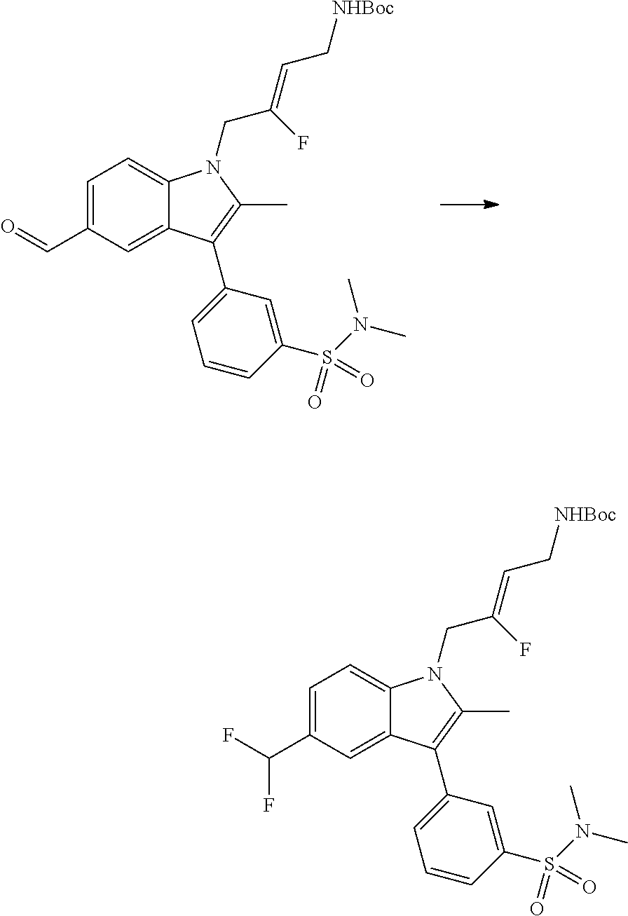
C1=C(C(F)F)C=C2C(=C1)N(CC(=CC[NHBoc])F)C(C)=C2C1=CC=CC(S(N(C)C)(=O)=O)=C1.C1=C(C=O)C=C2C(=C1)N(CC(=CC[NHBoc])F)C(C)=C2C1=CC=CC(S(N(C)C)(=O)=O)=C1
